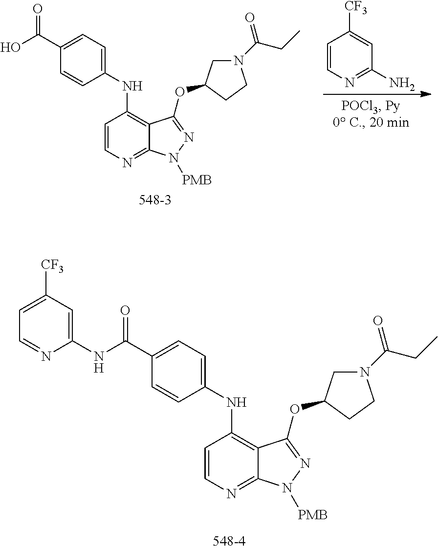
C1=CN=C2C(=C1NC1=CC=C(C(O)=O)C=C1)C(OC1CN(C(=O)CC)CC1)=NN2[PMB].C1=CN=C(N)C=C1[CF3].C1=CN=C2C(=C1NC1=CC=C(C(NC3=CC([CF3])=CC=N3)=O)C=C1)C(OC1CN(C(CC)=O)CC1)=NN2[PMB]
